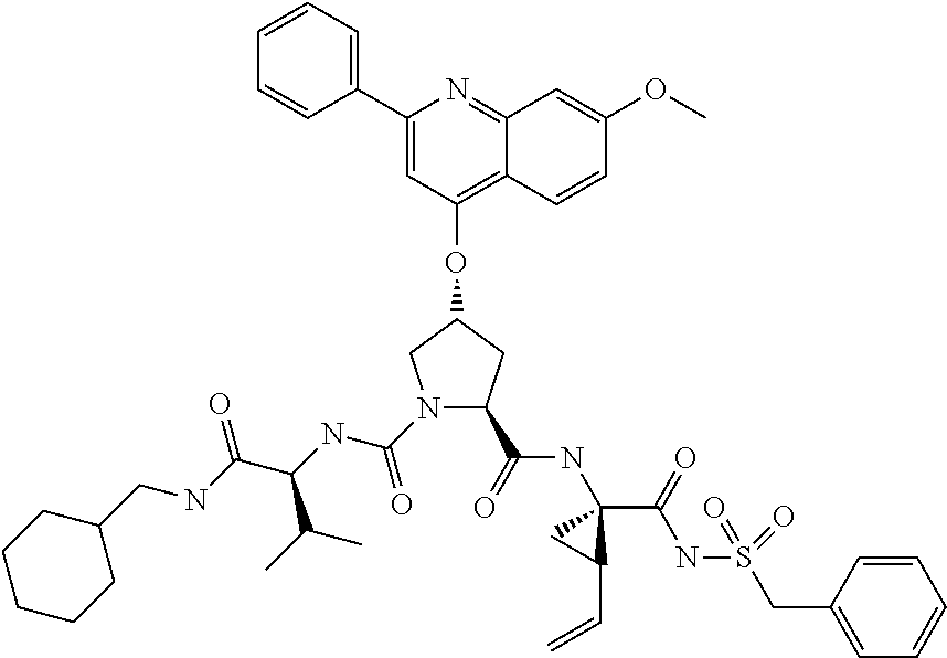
C1=CC=C(C2=CC(OC3CN(C(=O)NC(C(NCC4CCCCC4)=O)C(C)C)C(C(NC4(C(NS(=O)(=O)CC5=CC=CC=C5)=O)CC4C=C)=O)C3)=C3C(=N2)C=C(OC)C=C3)C=C1
